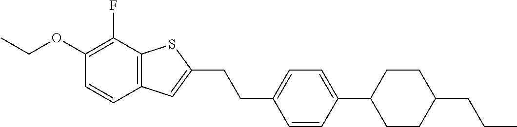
CCOC1=C(F)C2=C(C=C1)C=C(CCC1=CC=C(C3CCC(CCC)CC3)C=C1)S2
